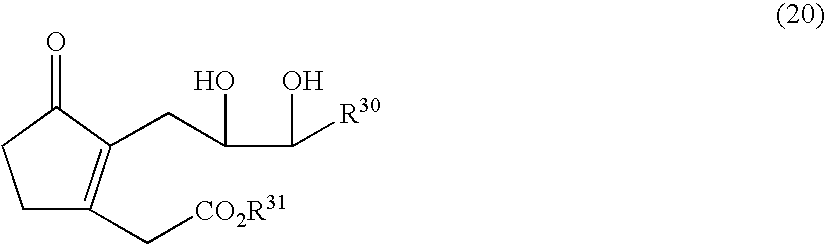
C1C(C[CO2R31])=C(CC(C([R30])O)O)C(=O)C1
